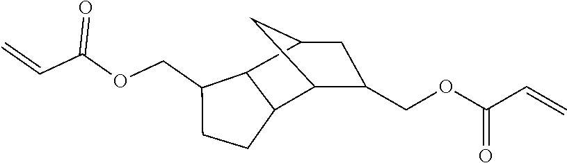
C1(COC(C=C)=O)CCC2C3C(COC(C=C)=O)CC(C12)C3
